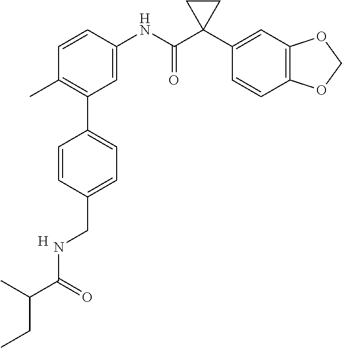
C1(C2=C(C)C=CC(NC(C3(C4=CC5=C(C=C4)OCO5)CC3)=O)=C2)=CC=C(CNC(C(CC)C)=O)C=C1.[H]
